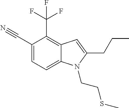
C1(C#N)=CC=C2C(=C1C(F)(F)F)C=C(CCC)N2CCSC
